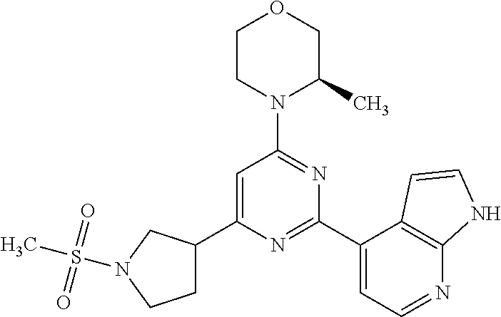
C1=C(C2CCN(S(C)(=O)=O)C2)N=C(C2=CC=NC3=C2C=CN3)N=C1N1C(C)COCC1
